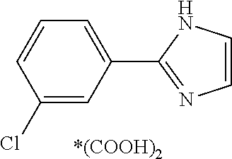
C1=CN=C(C2=CC=CC(Cl)=C2)N1.[*(COOH)2]
